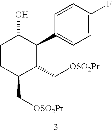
C1CC(C[OSO2Pr])C(C[OSO2Pr])C(C2=CC=C(F)C=C2)C1O
